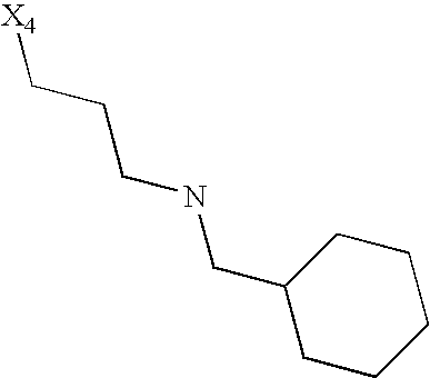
C1(CNCCC[X4])CCCCC1
